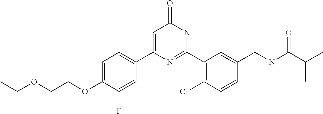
C1(C2=CC(=O)NC(C3=C(Cl)C=CC(CNC(C(C)C)=O)=C3)=N2)=CC=C(OCCOCC)C(F)=C1
